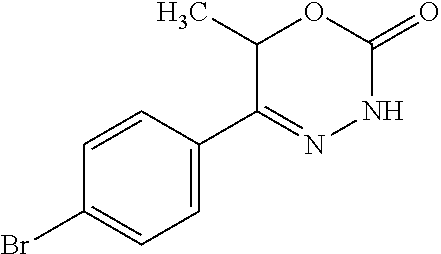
C1=C(C2=NNC(=O)OC2C)C=CC(Br)=C1
